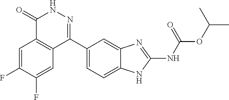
O(C(C)C)C(=O)NC1=NC2=CC(C3=NNC(=O)C4=C3C=C(F)C(F)=C4)=CC=C2N1
